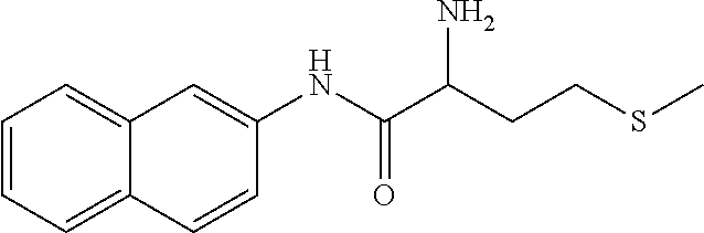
C1=CC=C2C(=C1)C=C(NC(C(CCSC)N)=O)C=C2
